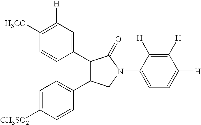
[CH3SO2]C1=CC=C(C2=C(C3=CC([H])=C([H3CO])C=C3)C(=O)N(C3=CC=C([H])C([H])=C3[H])C2)C=C1
